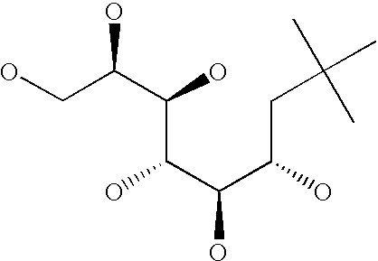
C(C(C(C(CC(C)(C)C)O)O)O)(O)C(CO)O
